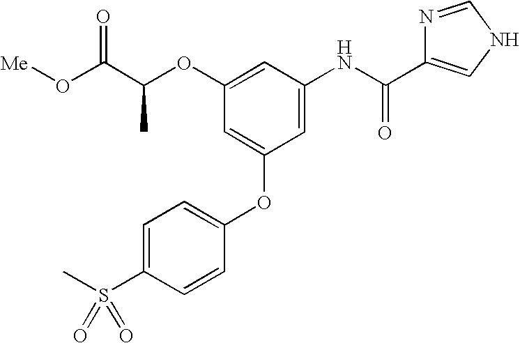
C1=C(S(C)(=O)=O)C=CC(OC2=CC(OC(C(O[Me])=O)C)=CC(NC(=O)C3=CNC=N3)=C2)=C1
